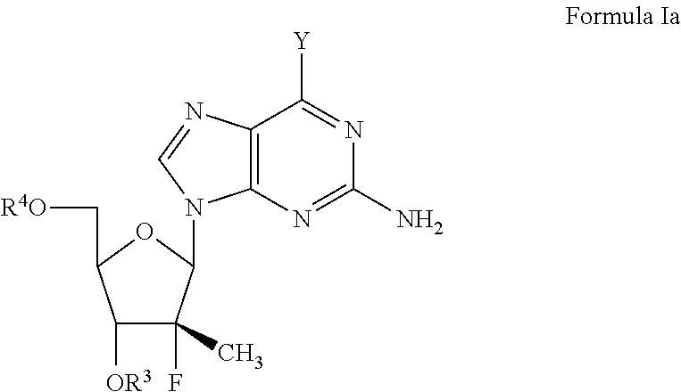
C1([OR3])C(F)(C)C(N2C3=C(N=C2)C([Y])=NC(N)=N3)OC1C[R4O]
